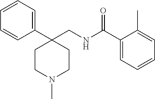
C1=CC=CC(C2(CNC(C3=CC=CC=C3C)=O)CCN(C)CC2)=C1
